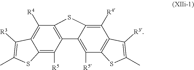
C1([R4])=C2C(=C([R5])C3=C1SC1=C([R4])C4=C(C([R5])=C31)SC(C)=C4[R3])SC(C)=C2[R3]
